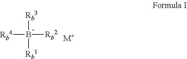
[Rb4]B([Rb3])([Rb1])[Rb2].[M+]
